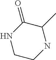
C1(C)C(=O)NCCN1
